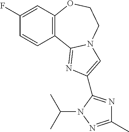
C1(F)=CC2=C(C=C1)C1=NC(C3=NC(C)=NN3C(C)C)=CN1CCO2
